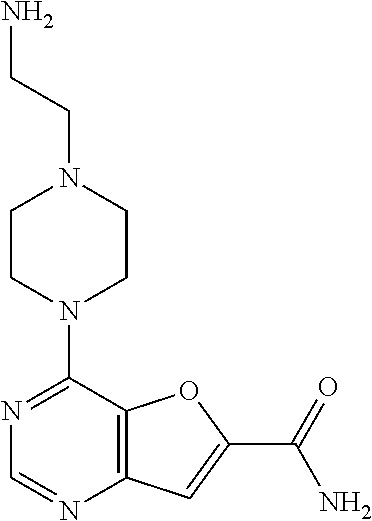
N1=C(N2CCN(CCN)CC2)C2=C(N=C1)C=C(C(=O)N)O2
